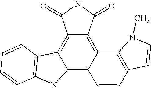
C12=C3C(=C4C(=C1C(=O)NC2=O)C1=C(C=C4)C=CN1C)NC1=C3C=CC=C1
